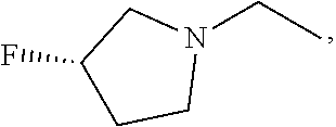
N1(CC)CC(F)CC1
